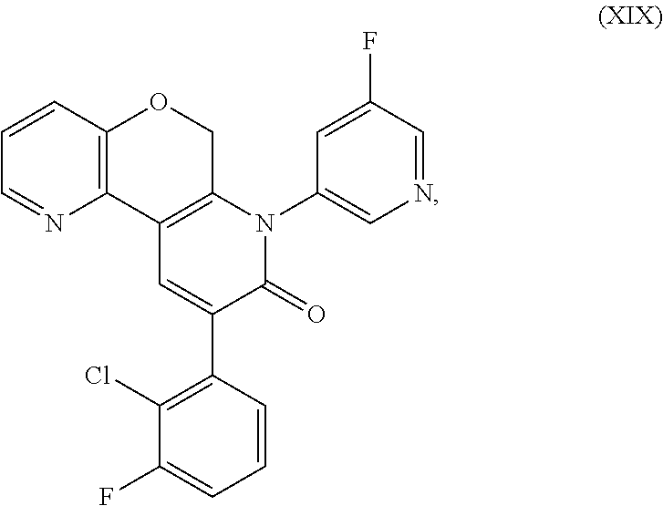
C1=CC2=C(N=C1)C1=C(CO2)N(C2=CN=CC(F)=C2)C(=O)C(C2=C(Cl)C(F)=CC=C2)=C1
